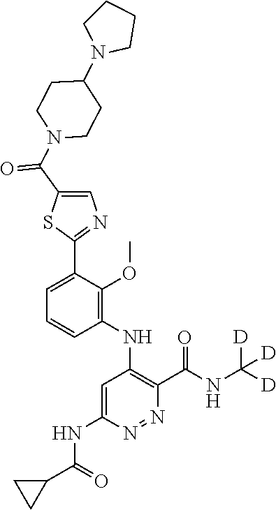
C1=C(C2=NC=C(C(N3CCC(N4CCCC4)CC3)=O)S2)C(OC)=C(NC2=C(C(NC([D])([D])[D])=O)N=NC(NC(C3CC3)=O)=C2)C=C1
